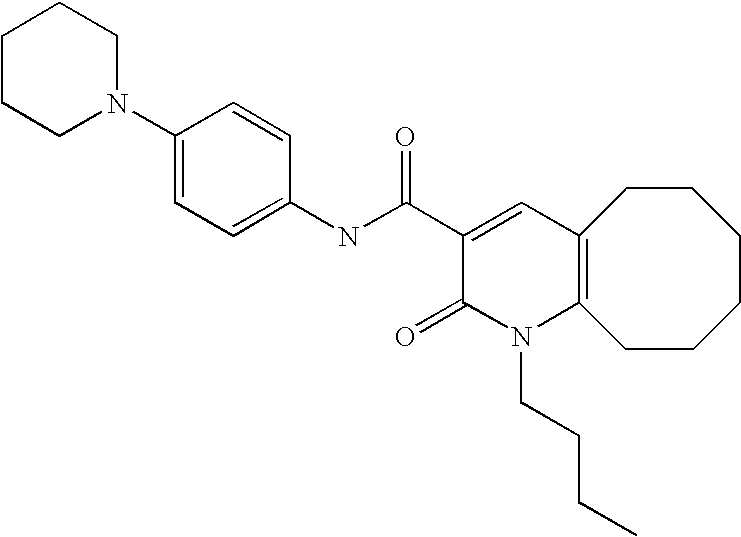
C1CCN(C2=CC=C(NC(C3=CC4=C(N(CCCC)C3=O)CCCCCC4)=O)C=C2)CC1
